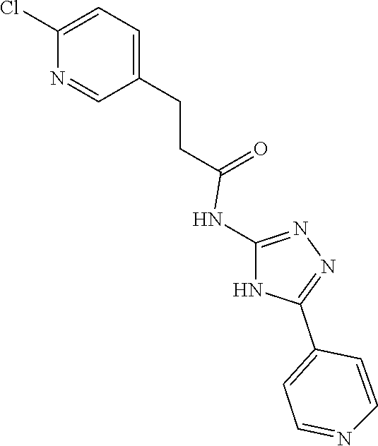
C1=C(CCC(=O)NC2=NN=C(C3=CC=NC=C3)N2)C=NC(Cl)=C1
